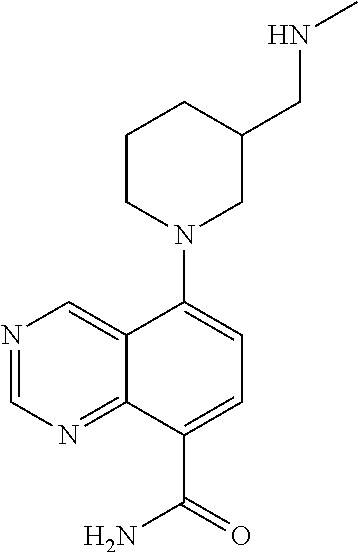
C12=CN=CN=C1C(C(=O)N)=CC=C2N1CC(CNC)CCC1
